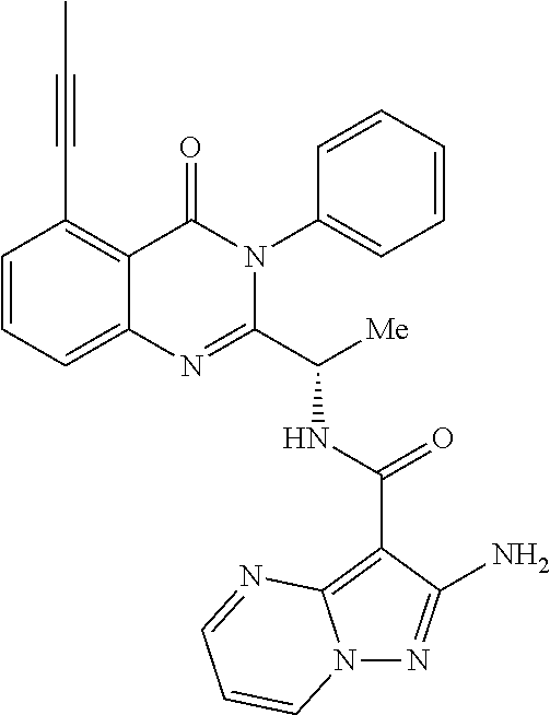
N12N=C(N)C(C(NC(C3=NC4=CC=CC(C#CC)=C4C(=O)N3C3=CC=CC=C3)[Me])=O)=C1N=CC=C2
